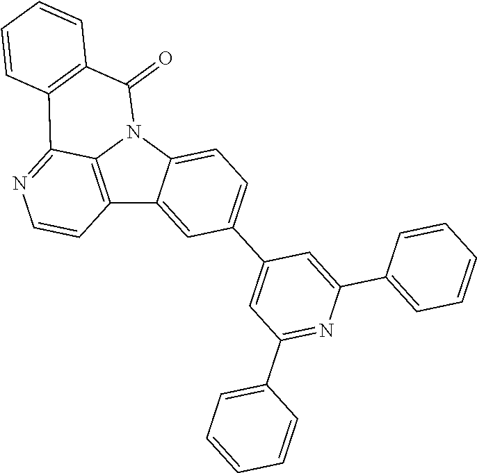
C12=C3N(C4=CC=C(C5=CC(C6=CC=CC=C6)=NC(C6=CC=CC=C6)=C5)C=C14)C(=O)C1=C(C3=NC=C2)C=CC=C1
